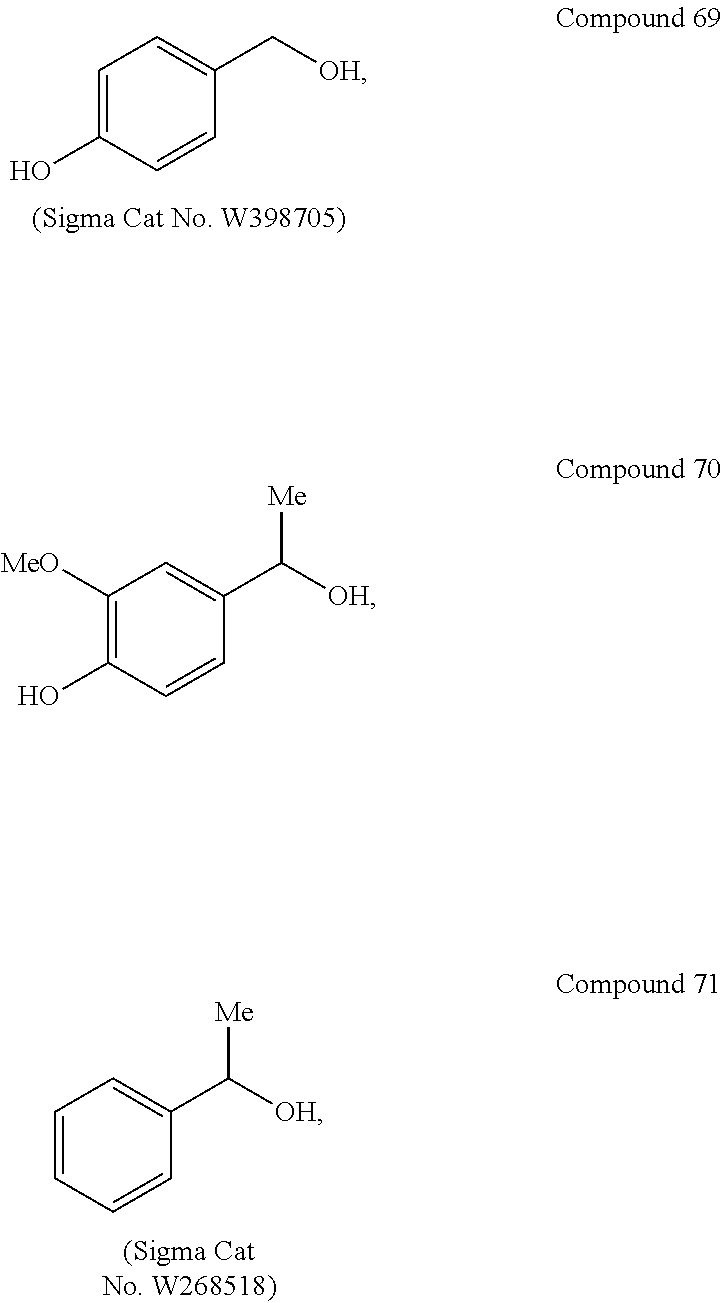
C1=C(O)C=CC(C[OH])=C1.C1=CC=CC(C([OH])[Me])=C1.C1([MeO])=C(O)C=CC(C([OH])[Me])=C1
